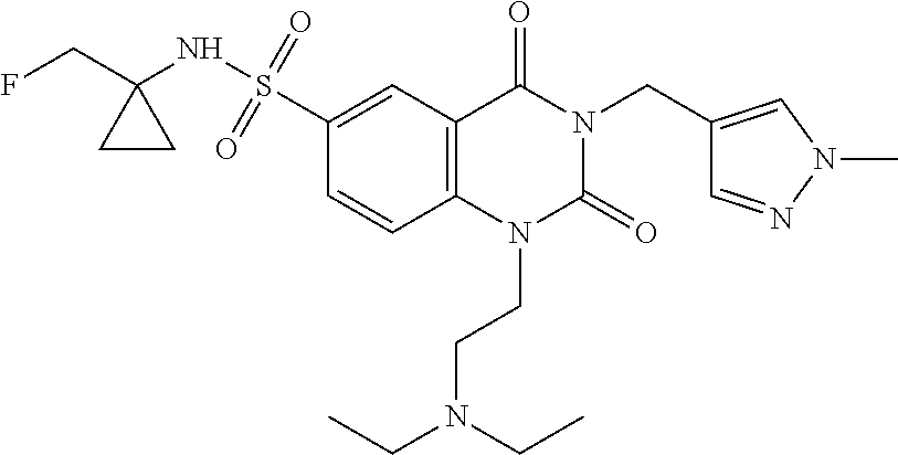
C12=C(C=C(S(NC3(CF)CC3)(=O)=O)C=C1)C(=O)N(CC1=CN(C)N=C1)C(=O)N2CCN(CC)CC
